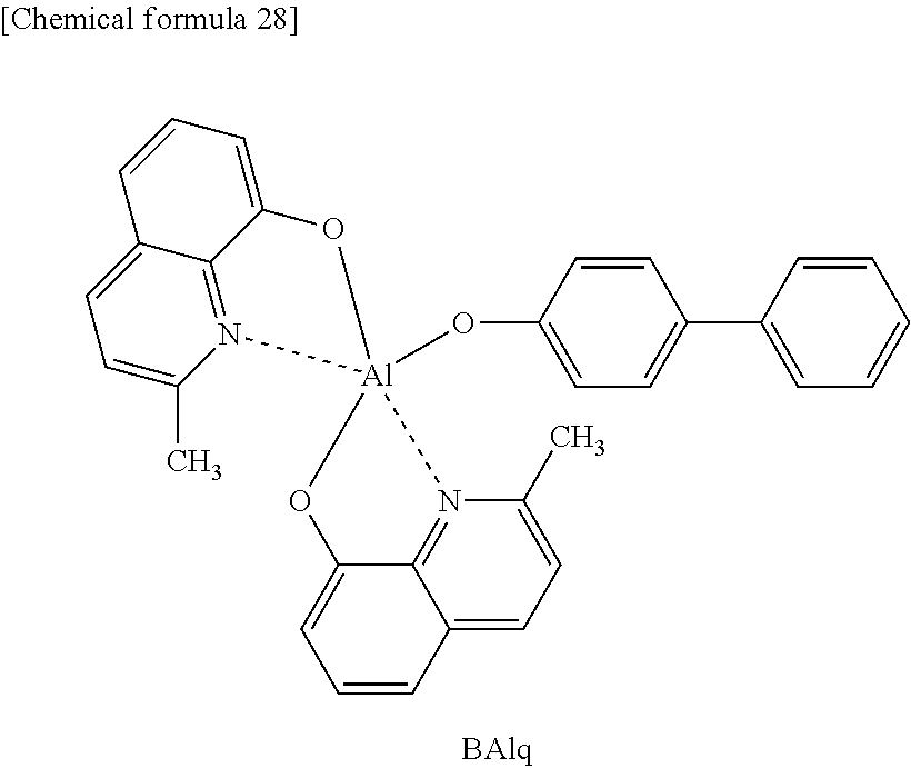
C1=CC(O[Al]23(N4=C5C(=CC=C4C)C=CC=C5O2)N2=C4C(=CC=C2C)C=CC=C4O3)=CC=C1C1=CC=CC=C1
